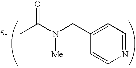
C1=C(CN(C(C)=O)[Me])C=CN=C1
